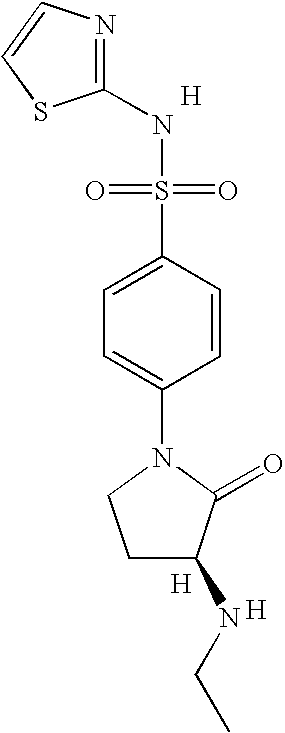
[H].N1=C(NS(=O)(=O)C2=CC=C(N3CCC(NCC)C3=O)C=C2)SC=C1.[H].[H]
